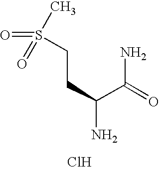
C(C(C(=O)N)N)CS(=O)(=O)C.Cl
